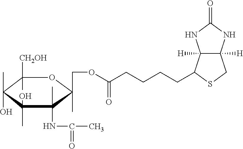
C12([H])C([H])(NC(=O)N1)CSC2CCCCC(=O)OCC1(C)C(C)(NC(C)=O)C(O)(C)C(C)(O)C([CH2OH])(C)O1
